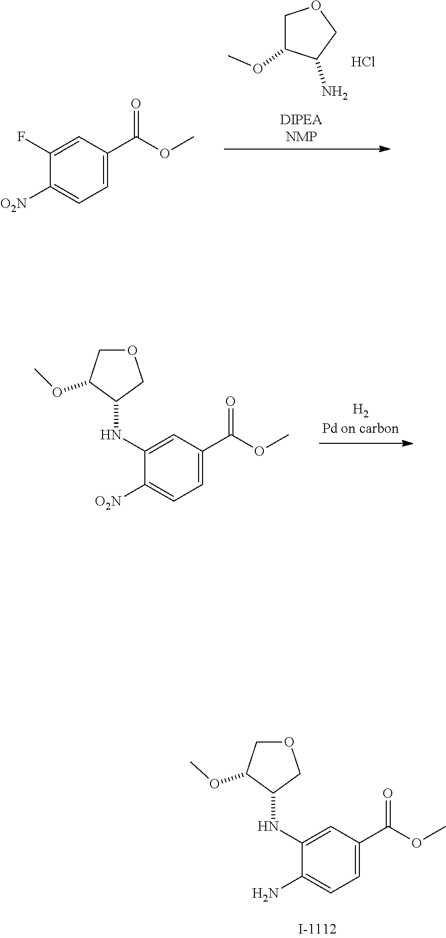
COC1COCC1NC1=CC(C(=O)OC)=CC=C1N.COC1COCC1NC1=CC(C(=O)OC)=CC=C1[O2N].COC1COCC1N.Cl.C1([O2N])=CC=C(C(=O)OC)C=C1F
